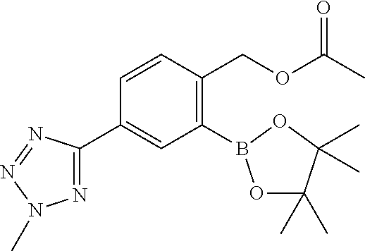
C1(B2OC(C)(C)C(C)(C)O2)=C(COC(=O)C)C=CC(C2=NN(C)N=N2)=C1
